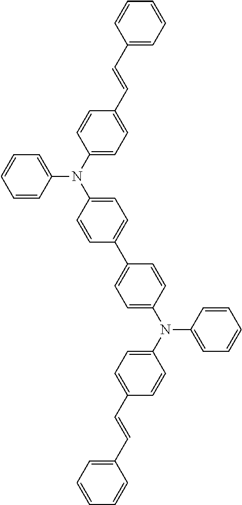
C1(C=CC2=CC=C(N(C3=CC=CC=C3)C3=CC=C(C4=CC=C(N(C5=CC=CC=C5)C5=CC=C(C=CC6=CC=CC=C6)C=C5)C=C4)C=C3)C=C2)=CC=CC=C1
